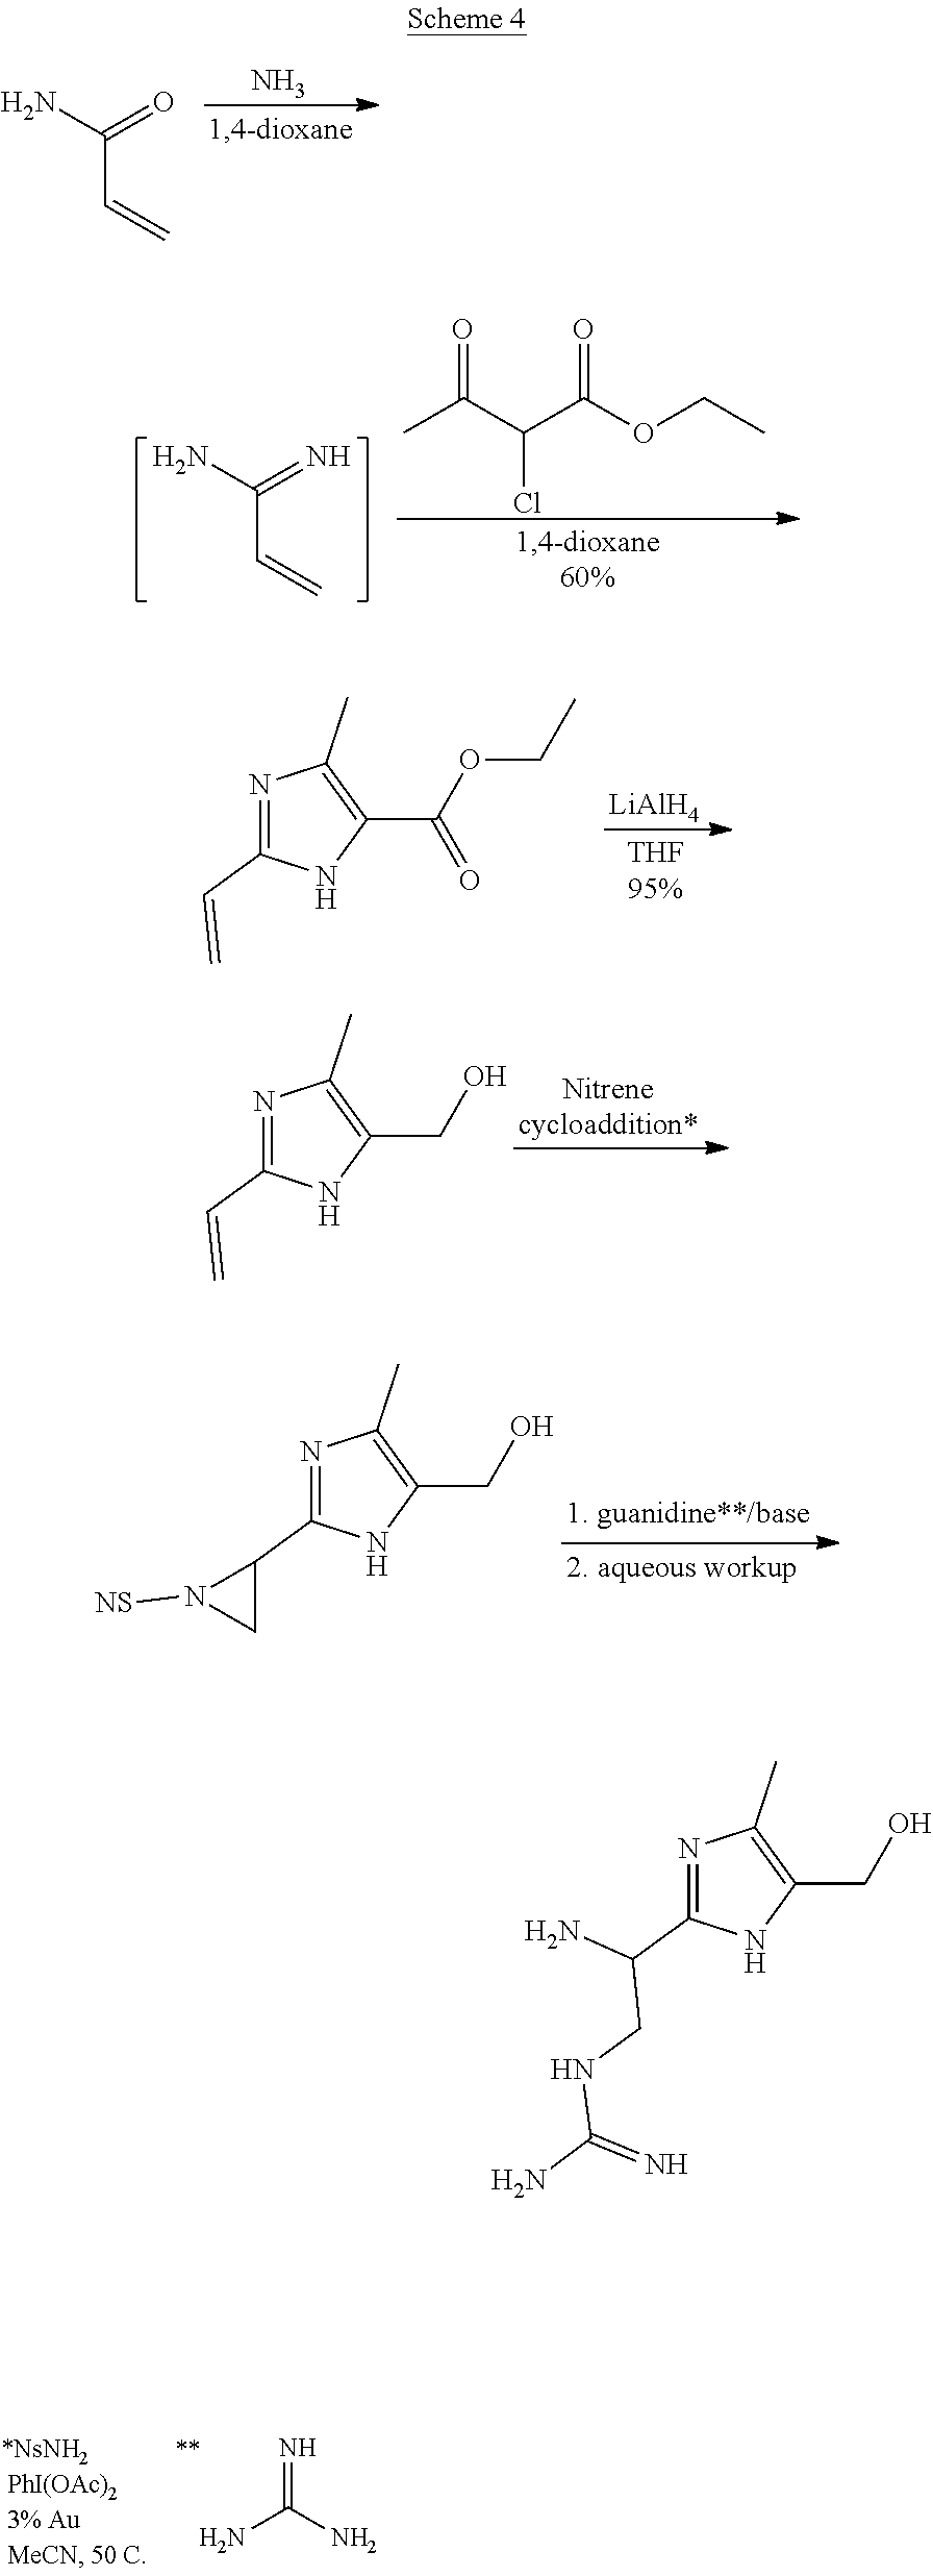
N.C(C=C)(=O)N.C1(C(OCC)=O)=C(C)N=C(C=C)N1.[LiAlH4].C1(CO)=C(C)N=C(C=C)N1.C1(CO)=C(C)N=C(C2N([NS])C2)N1.CC(C(C(OCC)=O)Cl)=O.C(C=C)(=N)N.NC(N)=N.C1(CO)=C(C)N=C(C(N)CNC(=N)N)N1
